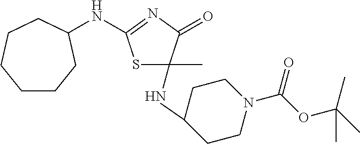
S1C(C)(NC2CCN(C(OC(C)(C)C)=O)CC2)C(=O)N=C1NC1CCCCCC1
